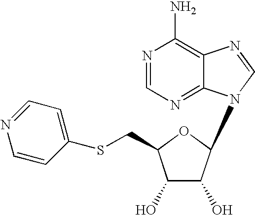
N1=CN=C2C(=C1N)N=CN2C1C(O)C(O)C(CSC2=CC=NC=C2)O1
